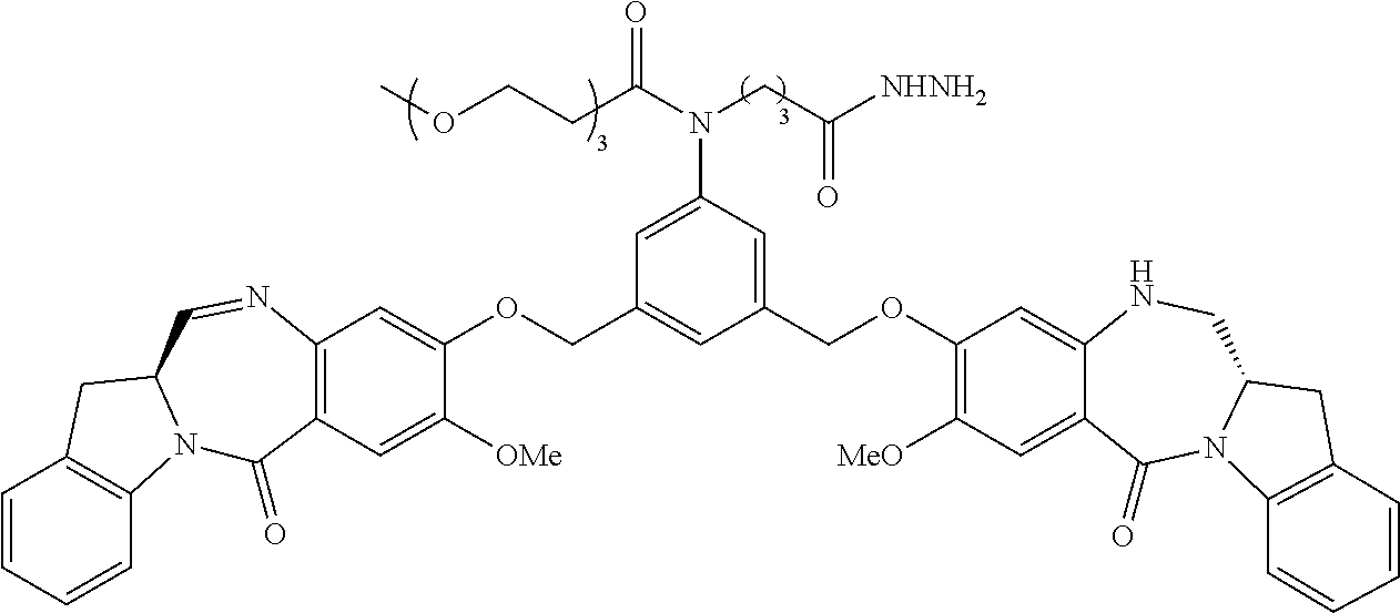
C1=CC=CC2=C1CC1N2C(=O)C2=C(N=C1)C=C(OCC1=CC(COC3=C([MeO])C=C4C(=C3)NCC3N(C4=O)C4=C(C3)C=CC=C4)=CC(N(CC(=O)[NHNH2])C(CCOC)=O)=C1)C([OMe])=C2
